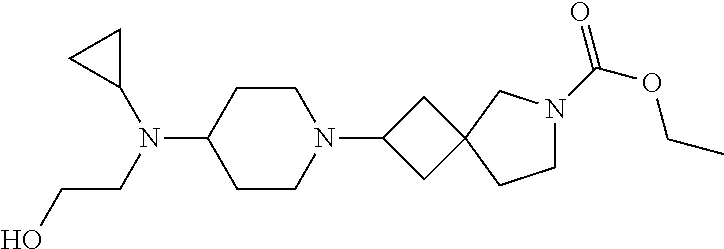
C1CC(N(CCO)C2CC2)CCN1C1CC2(C1)CN(C(=O)OCC)CC2
